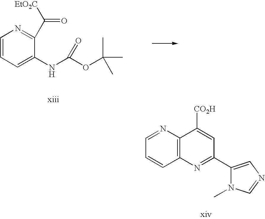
C1=CC=C(NC(OC(C)(C)C)=O)C(C([EtO2C])=O)=N1.C1=CC2=C(N=C1)C([CO2H])=CC(C1=CN=CN1C)=N2
